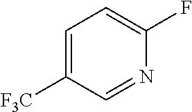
C1=C(F)N=CC([F3C])=C1
